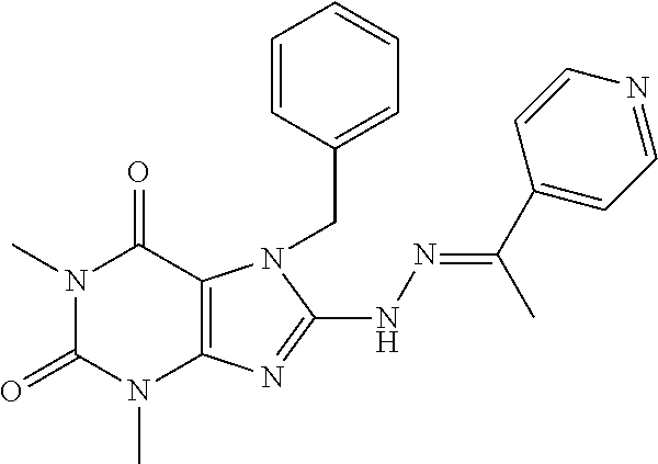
N1(C)C(=O)N(C)C2=C(C1=O)N(CC1=CC=CC=C1)C(NN=C(C1=CC=NC=C1)C)=N2
